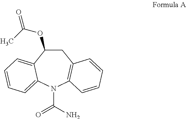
C1C2=C(N(C(=O)N)C3=CC=CC=C3C1OC(C)=O)C=CC=C2
